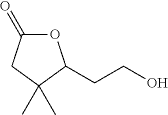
O1C(=O)CC(C)(C)C1CCO
